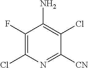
C1(F)=C(Cl)N=C([CN])C(Cl)=C1N
